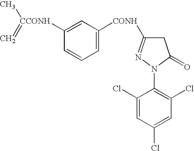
C1C([CONH]C2=CC=CC([CCONH](=C)C)=C2)=NN(C2=C(Cl)C=C(Cl)C=C2Cl)C1=O
